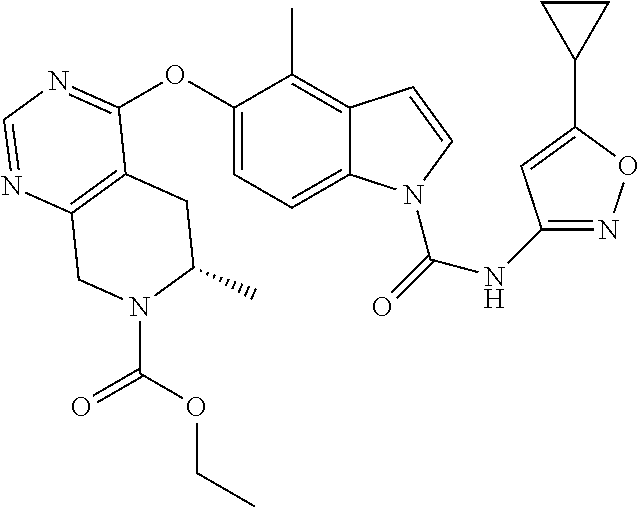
C12=C(N=CN=C1OC1=CC=C3C(=C1C)C=CN3C(=O)NC1=NOC(C3CC3)=C1)CN(C(OCC)=O)C(C)C2
